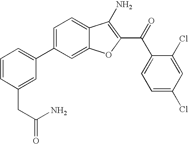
C1=CC(CC(N)=O)=CC(C2=CC=C3C(=C2)OC(C(C2=CC=C(Cl)C=C2Cl)=O)=C3N)=C1
